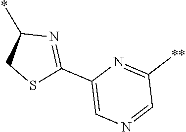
C1(*)CSC(C2=CN=CC([**])=N2)=N1
